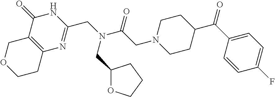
C12=C(COCC1)C(=O)NC(CN(C(CN1CCC(C(C3=CC=C(F)C=C3)=O)CC1)=O)CC1OCCC1)=N2
